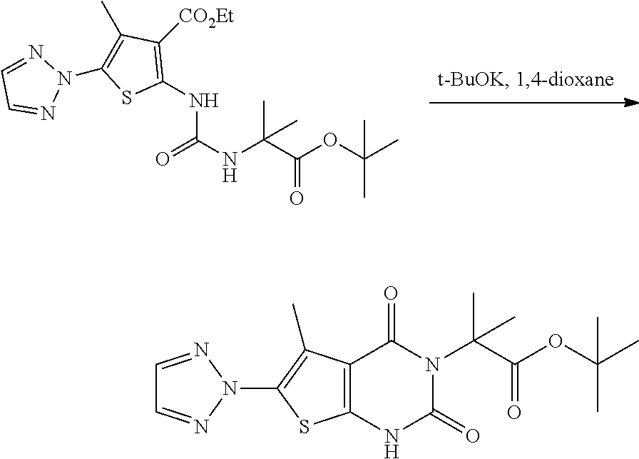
N(C(C(OC(C)(C)C)=O)(C)C)C(=O)NC1=C([CO2Et])C(C)=C(N2N=CC=N2)S1.C12=C(NC(=O)N(C(C(OC(C)(C)C)=O)(C)C)C1=O)SC(N1N=CC=N1)=C2C
